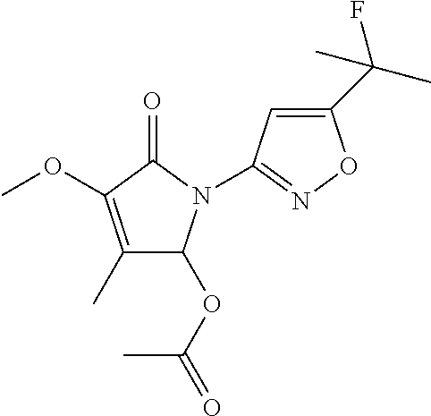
C1(C)=C(OC)C(=O)N(C2=NOC(C(C)(F)C)=C2)C1OC(=O)C
